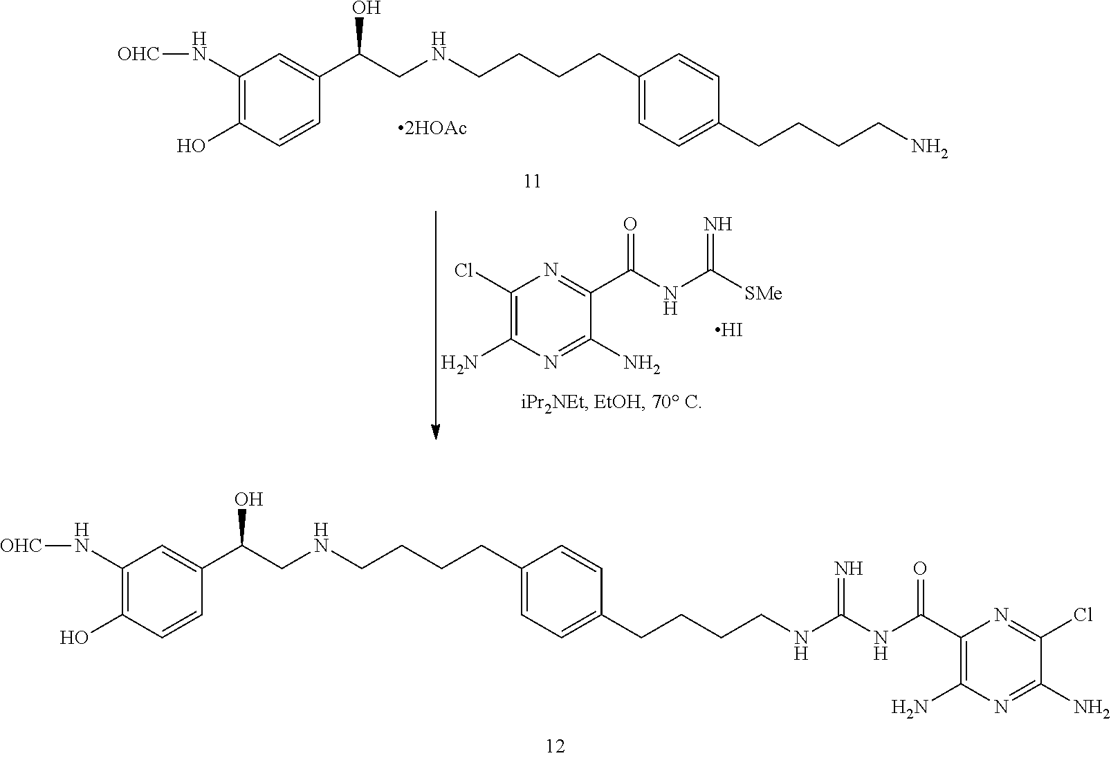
C1(CCCCNCC(C2=CC(N[OHC])=C(O)C=C2)O)=CC=C(CCCCNC(=N)NC(=O)C2=C(N)N=C(N)C(Cl)=N2)C=C1.C1(Cl)=C(N)N=C(N)C(C(NC([SMe])=N)=O)=N1.I.C1(CCCCNCC(C2=CC(N[OHC])=C(O)C=C2)O)=CC=C(CCCCN)C=C1
